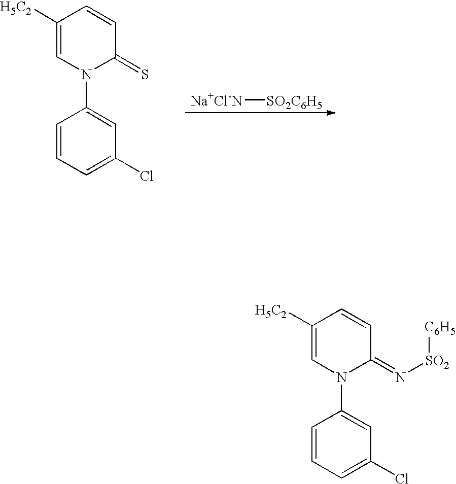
C1([H5C2])=CN(C2=CC(Cl)=CC=C2)C(=S)C=C1.[Na+Cl-N][SO2C6H5].C1([H5C2])=CN(C2=CC(Cl)=CC=C2)C(=N[SO2][C6H5])C=C1
